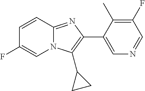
C1=CC2=NC(C3=CN=CC(F)=C3C)=C(C3CC3)N2C=C1F
